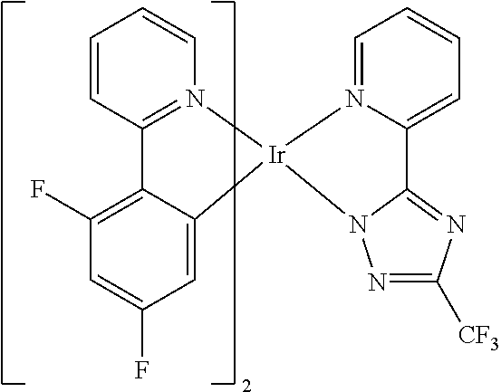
C1=C2C(=C(F)C=C1F)C1=N(C=CC=C1)[Ir]21N2N=C([CF3])N=C2C2=CC=CC=N21
